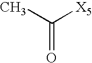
[X5]C(C)=O
